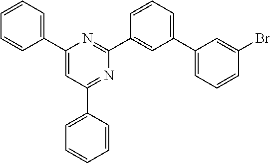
C1(C2=CC=CC=C2)=CC(C2=CC=CC=C2)=NC(C2=CC(C3=CC=CC(Br)=C3)=CC=C2)=N1
